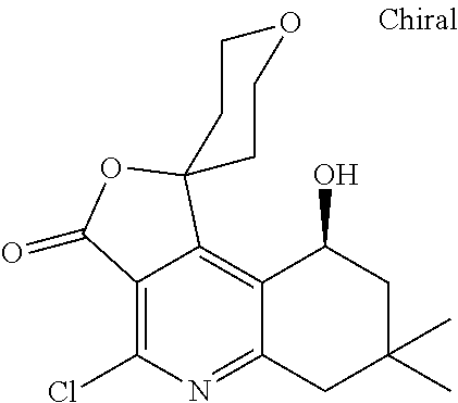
C12=C(Cl)N=C3C(=C1C1(OC2=O)CCOCC1)C(O)CC(C)(C)C3
